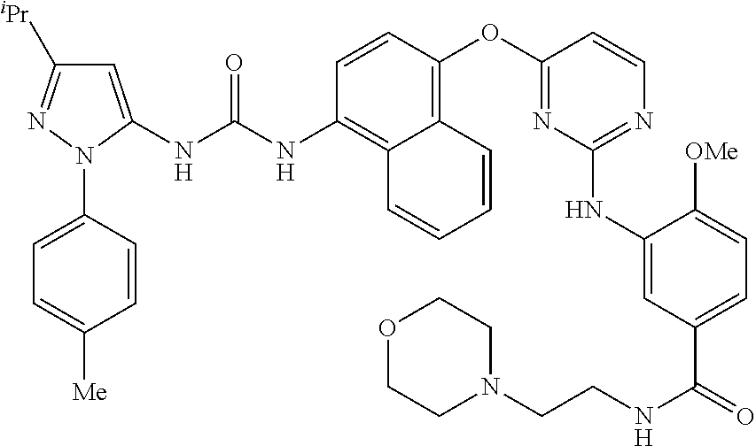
C1=CC(OC2=NC(NC3=CC(C(=O)NCCN4CCOCC4)=CC=C3[OMe])=NC=C2)=C2C(=C1NC(NC1=CC([iPr])=NN1C1=CC=C([Me])C=C1)=O)C=CC=C2
